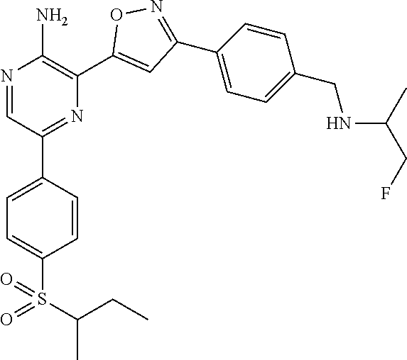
N1=CC(C2=CC=C(S(=O)(C(C)CC)=O)C=C2)=NC(C2=CC(C3=CC=C(CNC(C)CF)C=C3)=NO2)=C1N
